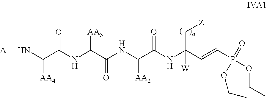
N(C(C(NC(C(NC(C(NC(C=CP(OCC)(=O)OCC)(C[Z])[W])=O)[AA2])=O)[AA3])=O)[AA4])[A]
